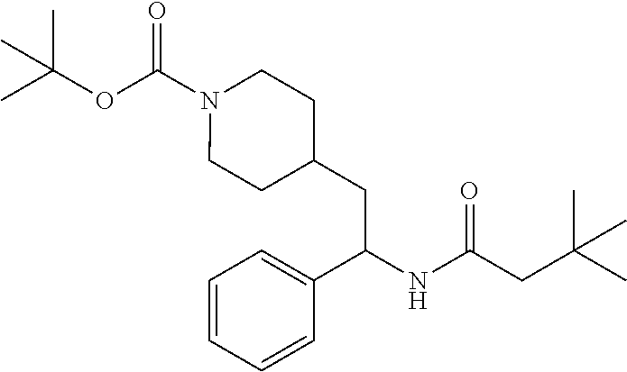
CC(OC(N1CCC(CC(NC(CC(C)(C)C)=O)C2=CC=CC=C2)CC1)=O)(C)C
